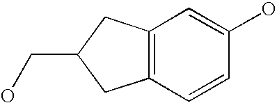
C12=C(C=CC(O)=C1)CC(CO)C2
